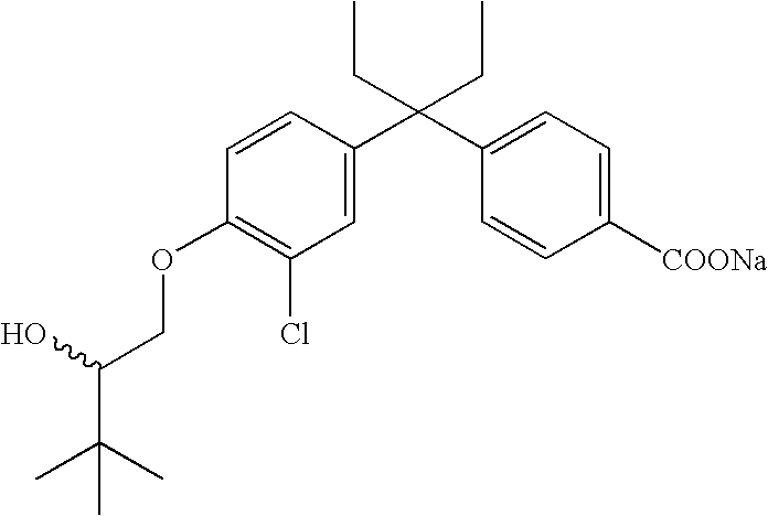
C1=CC(C(C2=CC=C([COONa])C=C2)(CC)CC)=CC(Cl)=C1OCC(C(C)(C)C)O
